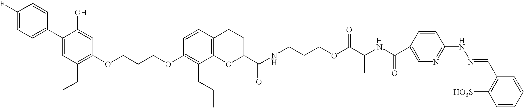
C1(F)=CC=C(C2=CC(CC)=C(OCCCOC3=C(CCC)C4=C(C=C3)CCC(C(NCCCOC(C(NC(C3=CN=C(NN=CC5=C([HO3S])C=CC=C5)C=C3)=O)C)=O)=O)O4)C=C2O)C=C1
